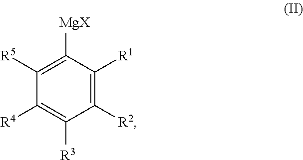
C1([R2])=C([R1])C([MgX])=C([R5])C([R4])=C1[R3]
